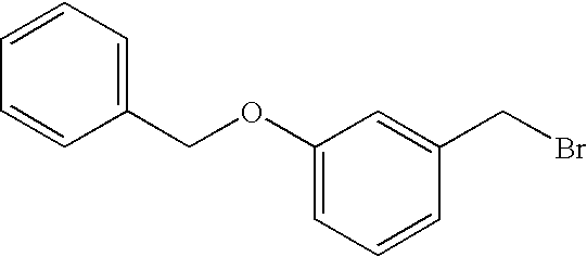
C1(OCC2=CC=CC=C2)=CC=CC(CBr)=C1
